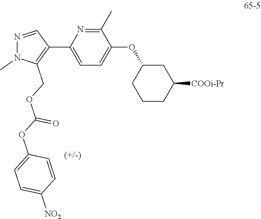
N1=CC(C2=CC=C(OC3CCCC([COOi-Pr])C3)C(C)=N2)=C(COC(=O)OC2=CC=C([NO2])C=C2)N1C
